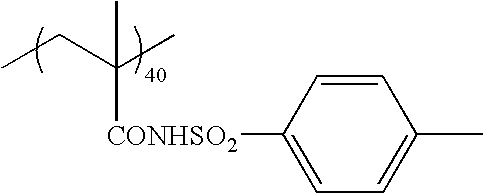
CCC(C)([CONHSO2]C1=CC=C(C)C=C1)C
